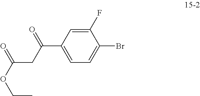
C1(F)=CC(C(CC(OCC)=O)=O)=CC=C1Br
